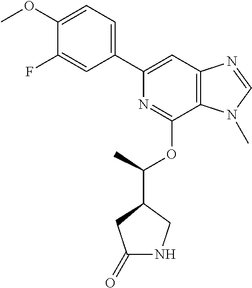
C1(C2=CC3=C(C(OC(C4CC(=O)NC4)C)=N2)N(C)C=N3)=CC=C(OC)C(F)=C1
